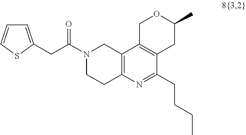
C(C(N1CCC2=C(C1)C1=C(C(CCCC)=N2)CC(C)OC1)=O)C1=CC=CS1
